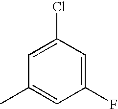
C1(C)=CC(F)=CC(Cl)=C1
